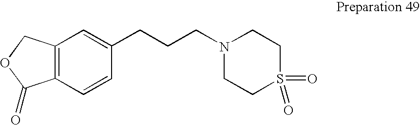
C12=C(C=CC(CCCN3CCS(=O)(=O)CC3)=C1)C(=O)OC2
